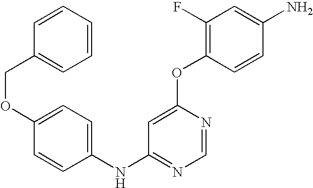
C1=C(OC2=C(F)C=C(N)C=C2)N=CN=C1NC1=CC=C(OCC2=CC=CC=C2)C=C1
